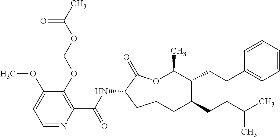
C1CC(NC(C2=C(OCOC(C)=O)C(OC)=CC=N2)=O)C(=O)OC(C)C(CCC2=CC=CC=C2)C(CCC(C)C)C1
